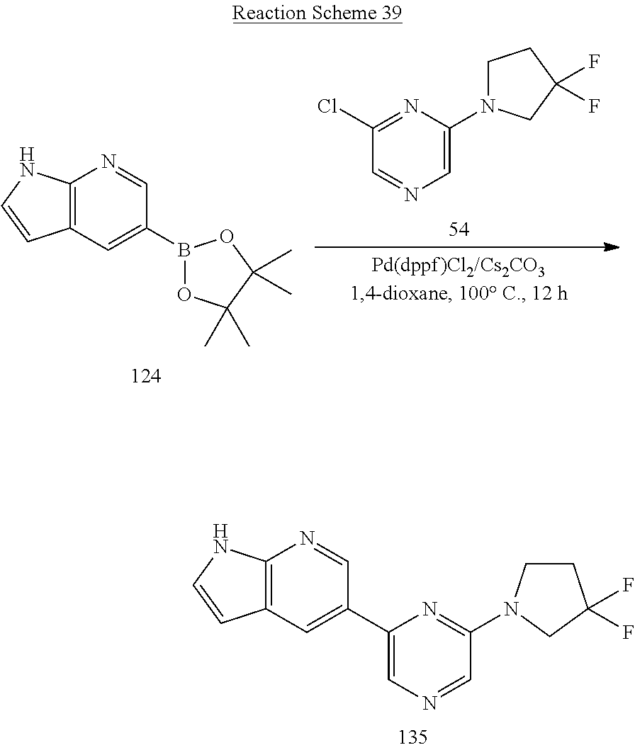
C12=C(C=C(B3OC(C)(C)C(C)(C)O3)C=N1)C=CN2.C1(Cl)=NC(N2CCC(F)(F)C2)=CN=C1.C12=C(C=C(C3=CN=CC(N4CCC(F)(F)C4)=N3)C=N1)C=CN2
